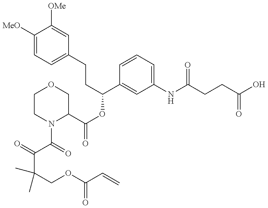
C(C(COC(C=C)=O)(C)C)(C(=O)N1C(C(OC(C2=CC(NC(CCC(O)=O)=O)=CC=C2)CCC2=CC=C([MeO])C([OMe])=C2)=O)COCC1)=O
